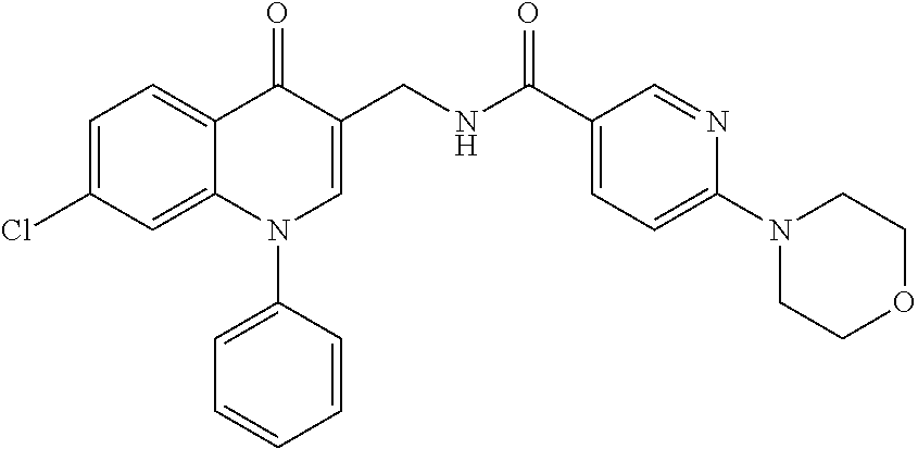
C1=C(Cl)C=C2C(=C1)C(=O)C(CNC(C1=CC=C(N3CCOCC3)N=C1)=O)=CN2C1=CC=CC=C1
